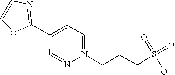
O1C(C2=CC=[N+](CCCS(=O)(=O)[O-])N=C2)=NC=C1
